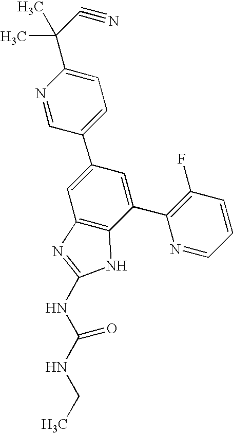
N1=CC(C2=CC3=C(C(C4=C(F)C=CC=N4)=C2)NC(NC(NCC)=O)=N3)=CC=C1C(C)(C)C#N
